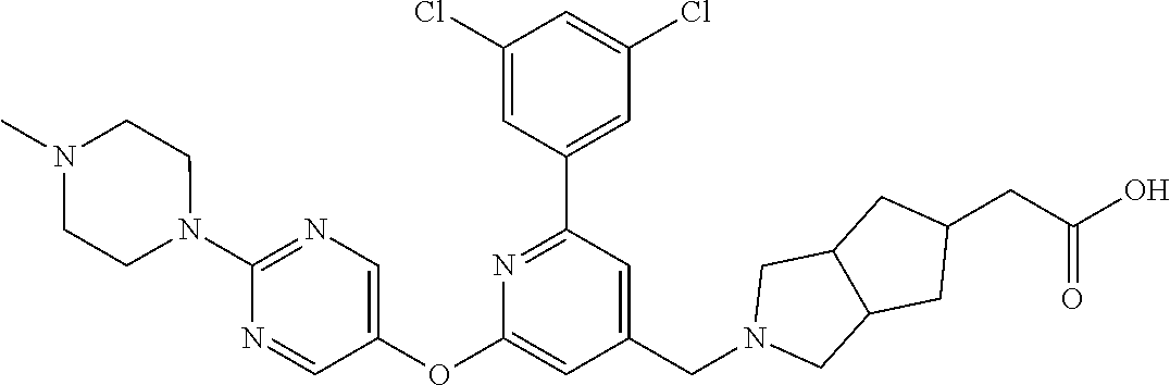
C1(Cl)=CC(C2=NC(OC3=CN=C(N4CCN(C)CC4)N=C3)=CC(CN3CC4C(C3)CC(CC(O)=O)C4)=C2)=CC(Cl)=C1
